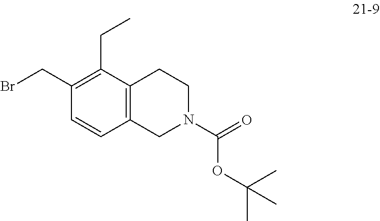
C1=CC2=C(C(CC)=C1CBr)CCN(C(=O)OC(C)(C)C)C2
